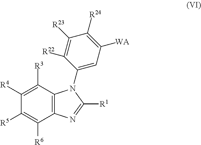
C12=C(C([R6])=C([R5])C([R4])=C1[R3])N=C([R1])N2C1=CC([WA])=C([R24])C([R23])=C1[R22]
